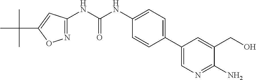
N1=C(NC(NC2=CC=C(C3=CN=C(N)C(CO)=C3)C=C2)=O)C=C(C(C)(C)C)O1
